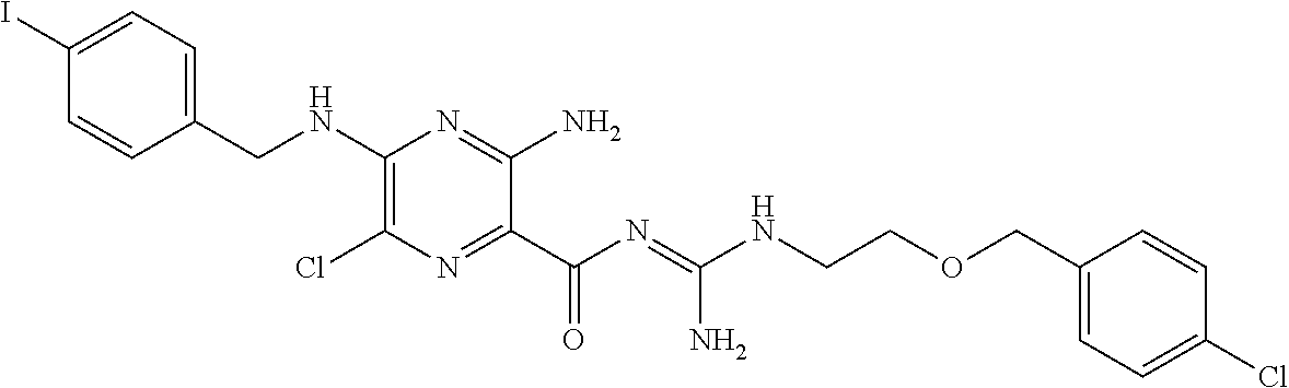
C1=C(I)C=CC(CNC2=C(Cl)N=C(C(N=C(NCCOCC3=CC=C(Cl)C=C3)N)=O)C(N)=N2)=C1
